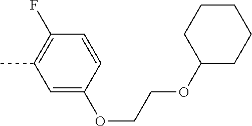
C1=C(OCCOC2CCCCC2)C=CC(F)=C1C
